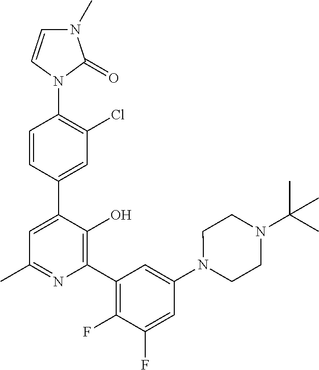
N1(C2=C(Cl)C=C(C3=CC(C)=NC(C4=C(F)C(F)=CC(N5CCN(C(C)(C)C)CC5)=C4)=C3O)C=C2)C(=O)N(C)C=C1
